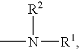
[R2]N(C)[R1]
